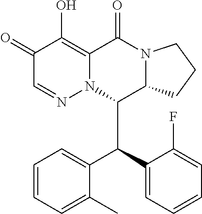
C1(=O)C=NN2C(=C1O)C(=O)N1C(C2C(C2=CC=CC=C2F)C2=CC=CC=C2C)CCC1
